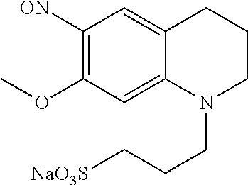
C1([ON])=C(OC)C=C2C(=C1)CCCN2CCC[NaO3S]
